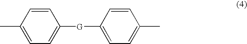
C1=CC(C)=CC=C1[G]C1=CC=C(C)C=C1
